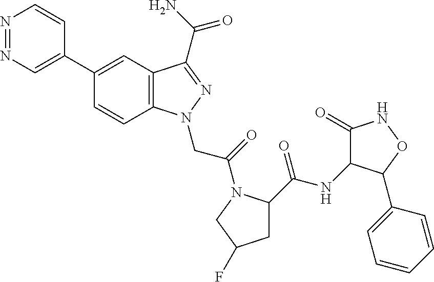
N1=NC=C(C2=CC3=C(C=C2)N(CC(=O)N2C(C(=O)NC4C(=O)NOC4C4=CC=CC=C4)CC(F)C2)N=C3C(N)=O)C=C1
